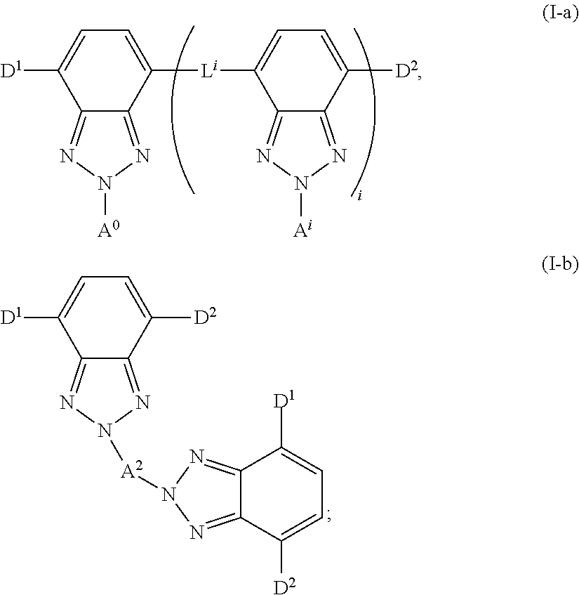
[D1]C1=CC=C([Li]C2=CC=C([D2])C3=NN([Ai])N=C23)C2=NN([A0])N=C12.[D1]C1=CC=C([D2])C2=NN([A2]N3N=C4C(=N3)C([D2])=CC=C4[D1])N=C12
